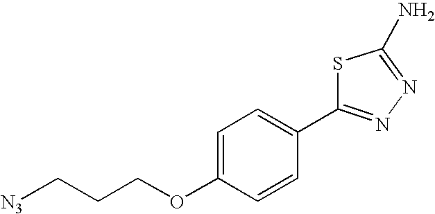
[N3]CCCOC1=CC=C(C2=NN=C(N)S2)C=C1
